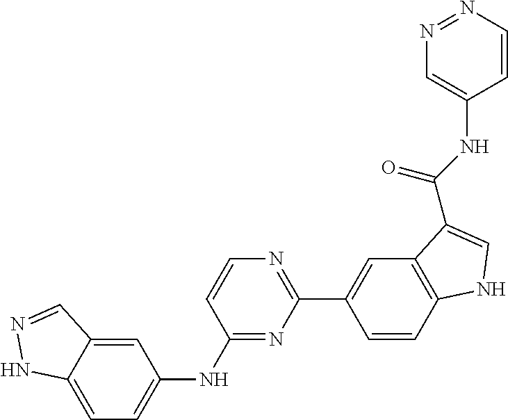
C1(NC2=CC=C3C(=C2)C=NN3)=NC(C2=CC3=C(C=C2)NC=C3C(NC2=CN=NC=C2)=O)=NC=C1
